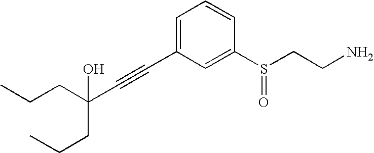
C(C)CC(C#CC1=CC=CC(S(CCN)=O)=C1)(O)CCC
